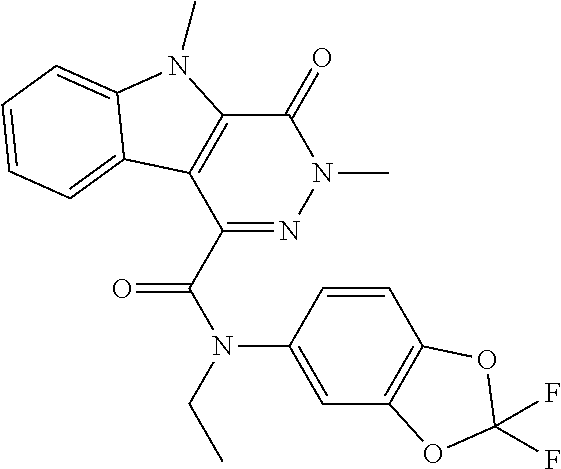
C1(=O)C2=C(C(C(N(CC)C3=CC4=C(C=C3)OC(F)(F)O4)=O)=NN1C)C1=CC=CC=C1N2C
